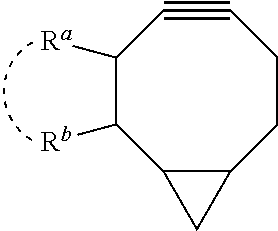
C1([Ra])C([Rb])C2C(CCC#C1)C2
